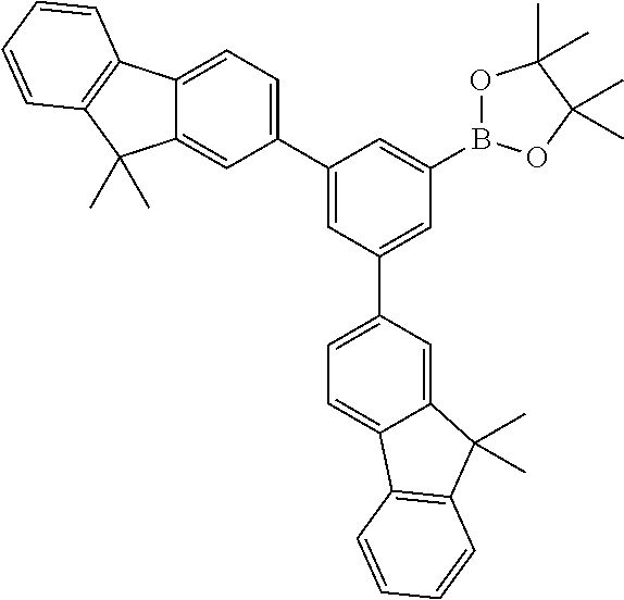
C1(C2=CC=C3C(=C2)C(C)(C)C2=C3C=CC=C2)=CC(C2=CC=C3C(=C2)C(C)(C)C2=C3C=CC=C2)=CC(B2OC(C)(C)C(C)(C)O2)=C1
